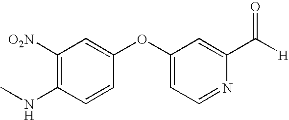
C1([O2N])=C(NC)C=CC(OC2=CC=NC(C([H])=O)=C2)=C1
